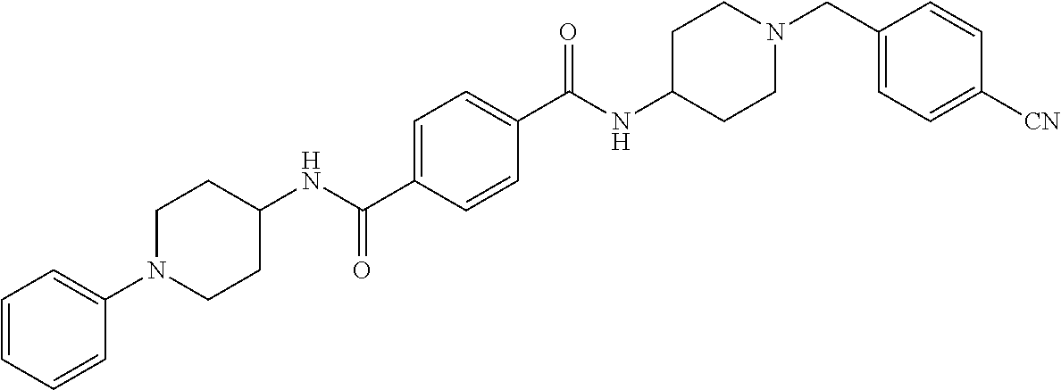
N(C(=O)C1=CC=C(C(=O)NC2CCN(CC3=CC=C([CN])C=C3)CC2)C=C1)C1CCN(C2=CC=CC=C2)CC1
